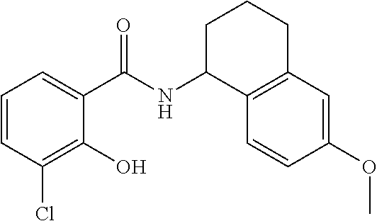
C1C(NC(C2=CC=CC(Cl)=C2O)=O)C2=C(CC1)C=C(OC)C=C2
